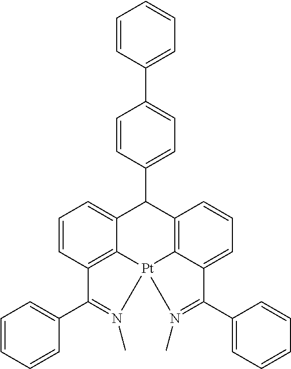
C1=CC2=C3C(=C1)C(C1=CC=C(C4=CC=CC=C4)C=C1)C1=C4C(=CC=C1)C(C1=CC=CC=C1)=N(C)[Pt]34N(C)=C2C1=CC=CC=C1
